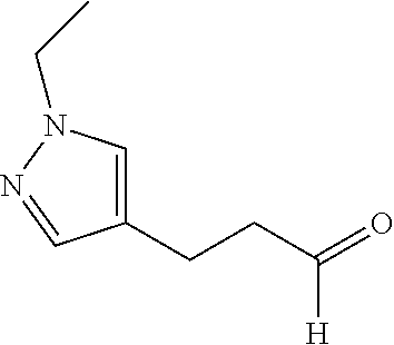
C1(CCC(=O)[H])=CN(CC)N=C1
